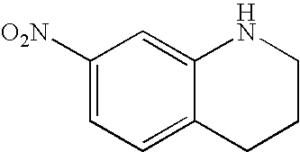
C1([O2N])=CC=C2C(=C1)NCCC2
